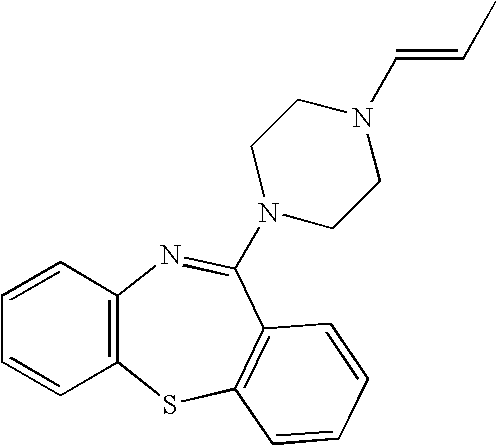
C12=C(SC3=C(C(N4CCN(C=CC)CC4)=N1)C=CC=C3)C=CC=C2
